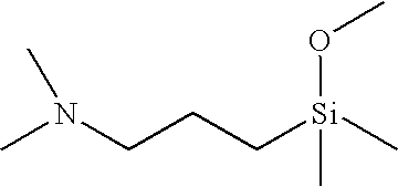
N(CCC[Si](C)(OC)C)(C)C
